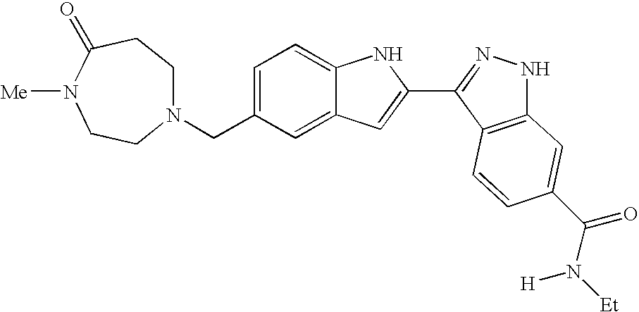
C1=C(CN2CCC(=O)N([Me])CC2)C=C2C(=C1)NC(C1=NNC3=C1C=CC(C(N([Et])[H])=O)=C3)=C2
